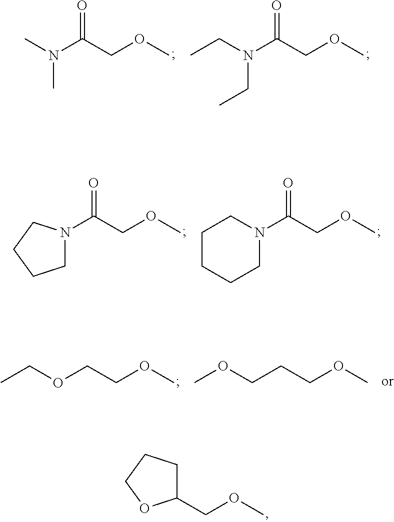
O=C(COC)N(C)C.O=C(COC)N(CC)CC.O=C(COC)N1CCCC1.O=C(COC)N1CCCCC1.C(COC)OCC.C(COC)COC.C1(COC)CCCO1
